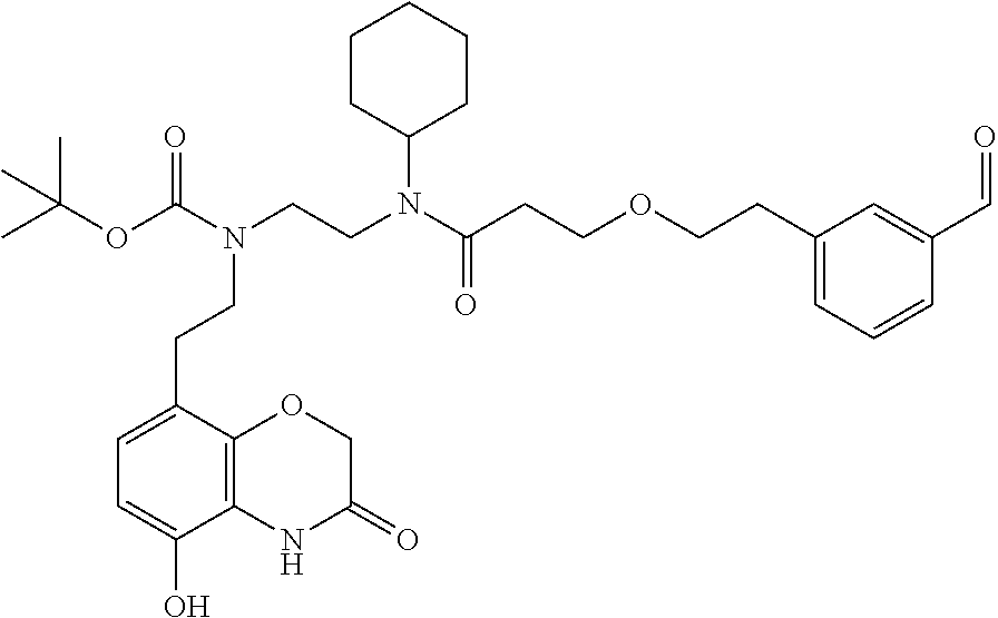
C(CCOCCC1=CC=CC(C=O)=C1)(=O)N(CCN(C(OC(C)(C)C)=O)CCC1=CC=C(O)C2=C1OCC(=O)N2)C1CCCCC1
